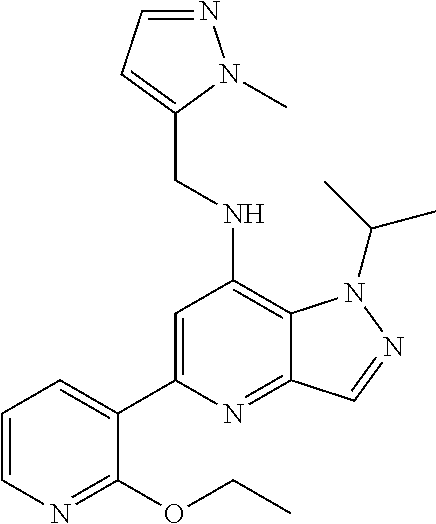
N1=CC=C(CNC2=C3C(=NC(C4=CC=CN=C4OCC)=C2)C=NN3C(C)C)N1C
